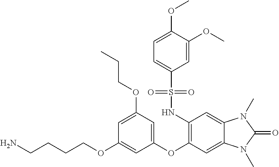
C(CCOC1=CC(OC2=C(NS(C3=CC=C(OC)C(OC)=C3)(=O)=O)C=C3C(=C2)N(C)C(=O)N3C)=CC(OCCC)=C1)CN
